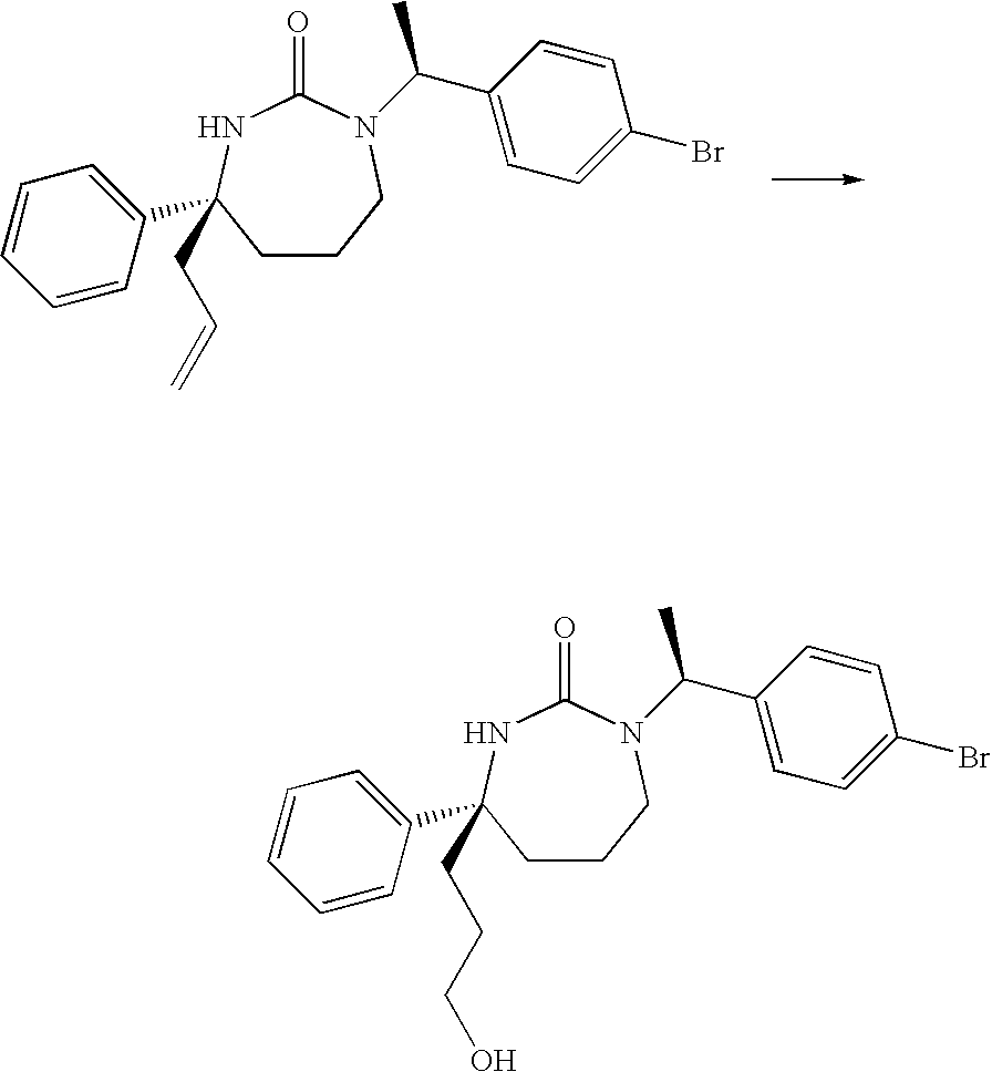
C1CCN(C(C2=CC=C(Br)C=C2)C)C(=O)NC1(CC=C)C1=CC=CC=C1.C1CCN(C(C2=CC=C(Br)C=C2)C)C(=O)NC1(CCCO)C1=CC=CC=C1
